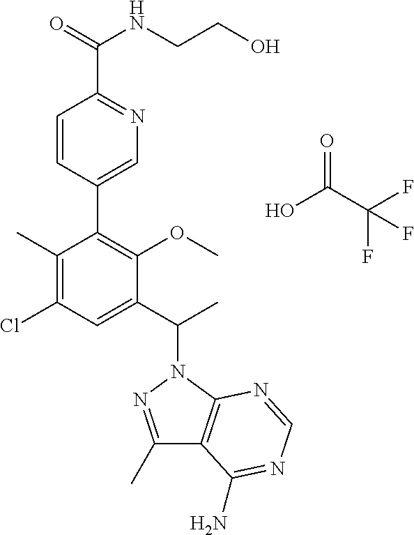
C1(C2=C(OC)C(C(C)N3N=C(C)C4=C3N=CN=C4N)=CC(Cl)=C2C)=CN=C(C(=O)NCCO)C=C1.OC(=O)C(F)(F)F
